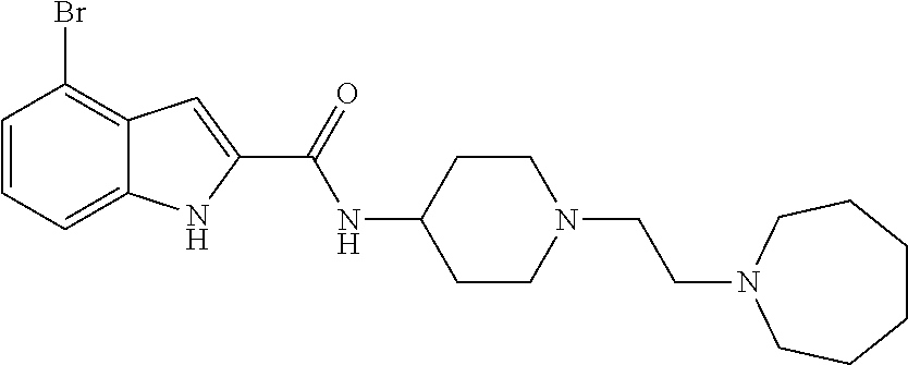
C1=CC=C2C(=C1Br)C=C(C(=O)NC1CCN(CCN3CCCCCC3)CC1)N2
